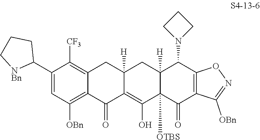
C1(C2CCC[NBn]2)=CC([OBn])=C2C(=C1[CF3])CC1([H])C(=C(O)C3([OTBS])C([H])(C1)C(N1CCC1)C1=C(C3=O)C([OBn])=NO1)C2=O
